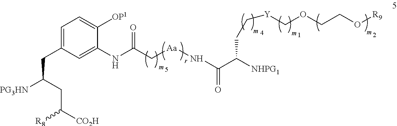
N(C(C([NHPG1])CC[Y]COCCO[R9])=O)[Aa]CC(NC1=CC(CC([PG3HN])CC([CO2H])[R8])=CC=C1[OP1])=O
